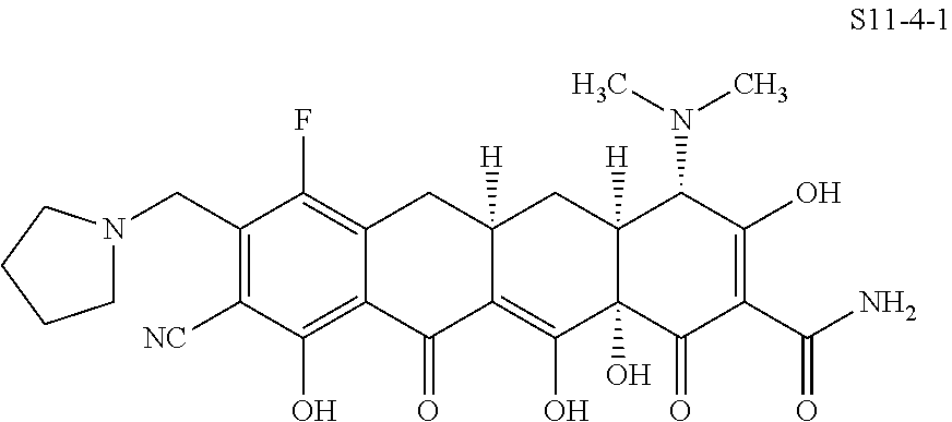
[NC]C1=C(CN2CCCC2)C(F)=C2C(=C1O)C(=O)C1=C(O)C3(O)C([H])(CC1([H])C2)C(N(C)C)C(O)=C(C(N)=O)C3=O
